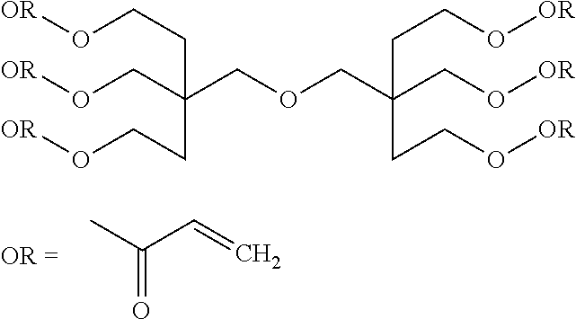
C(=O)(C)C=C.C(COCC(CCO[OR])(CCO[OR])CO[OR])(CCO[OR])(CCO[OR])CO[OR]
